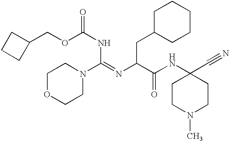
C1(COC(NC(=NC(C(NC2(C#N)CCN(C)CC2)=O)CC2CCCCC2)N2CCOCC2)=O)CCC1
